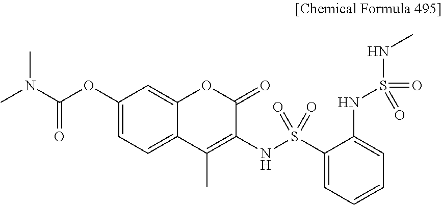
C1(OC(=O)N(C)C)=CC=C2C(=C1)OC(=O)C(NS(=O)(C1=CC=CC=C1NS(=O)(=O)NC)=O)=C2C
